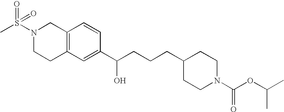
C1(C(CCCC2CCN(C(=O)OC(C)C)CC2)O)=CC2=C(C=C1)CN(S(C)(=O)=O)CC2
